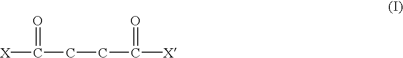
[X]C(CCC([X])=O)=O
